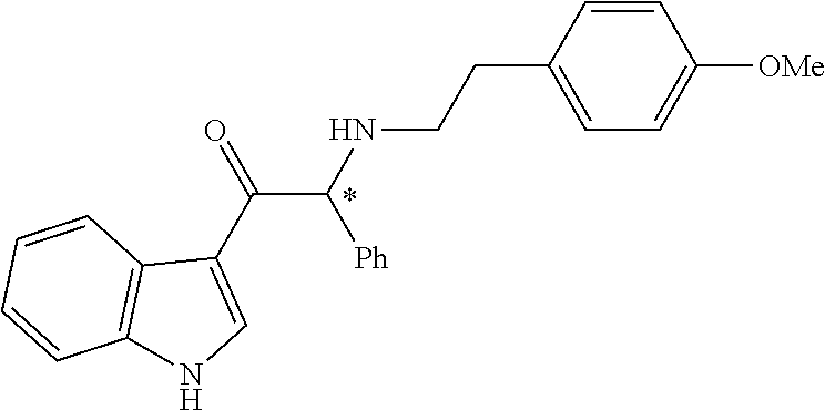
C1=CC(CCNC(C(C2=CNC3=C2C=CC=C3)=O)[Ph])=CC=C1[OMe]
